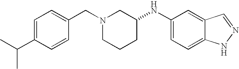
C1=C(C(C)C)C=CC(CN2CCCC(NC3=CC=C4C(=C3)C=NN4)C2)=C1
